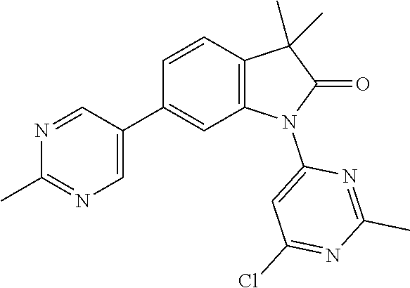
C1(C2=CN=C(C)N=C2)=CC2=C(C=C1)C(C)(C)C(=O)N2C1=CC(Cl)=NC(C)=N1
